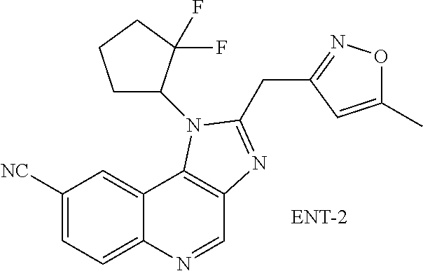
C1([NC])=CC=C2C(=C1)C1=C(C=N2)N=C(CC2=NOC(C)=C2)N1C1CCCC1(F)F
